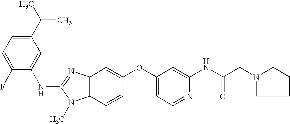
C1(C(C)C)=CC=C(F)C(NC2=NC3=C(N2C)C=CC(OC2=CC=NC(NC(CN4CCCC4)=O)=C2)=C3)=C1
